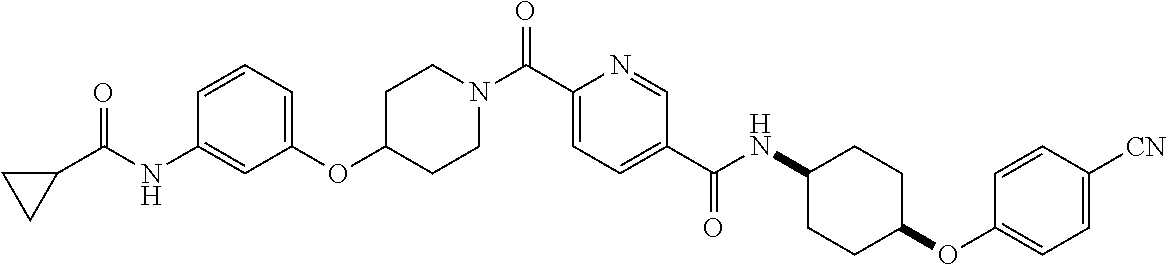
C1CN(C(C2=CC=C(C(=O)NC3CCC(OC4=CC=C([CN])C=C4)CC3)C=N2)=O)CCC1OC1=CC=CC(NC(=O)C2CC2)=C1
